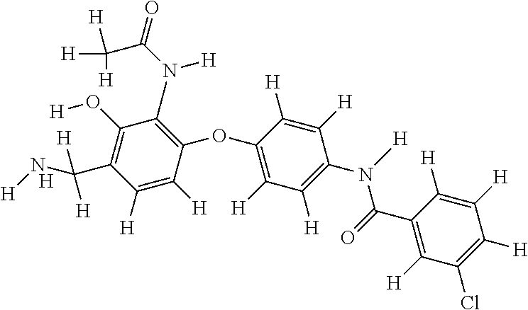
C1(O[H])=C(C([H])([H])N[H])C([H])=C([H])C(OC2=C([H])C([H])=C(N(C(=O)C3=C([H])C(Cl)=C([H])C([H])=C3[H])[H])C([H])=C2[H])=C1N(C(=O)C([H])([H])[H])[H].[H]
